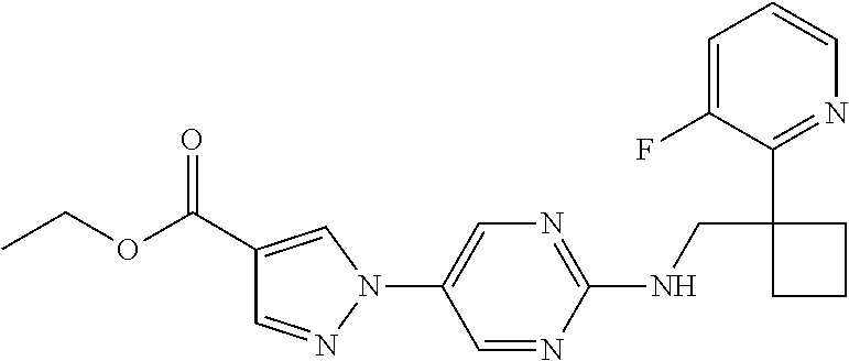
N(CC1(C2=NC=CC=C2F)CCC1)C1=NC=C(N2C=C(C(OCC)=O)C=N2)C=N1
